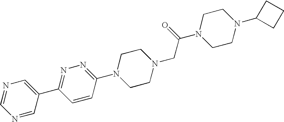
N1=CC(C2=NN=C(N3CCN(CC(N4CCN(C5CCC5)CC4)=O)CC3)C=C2)=CN=C1
